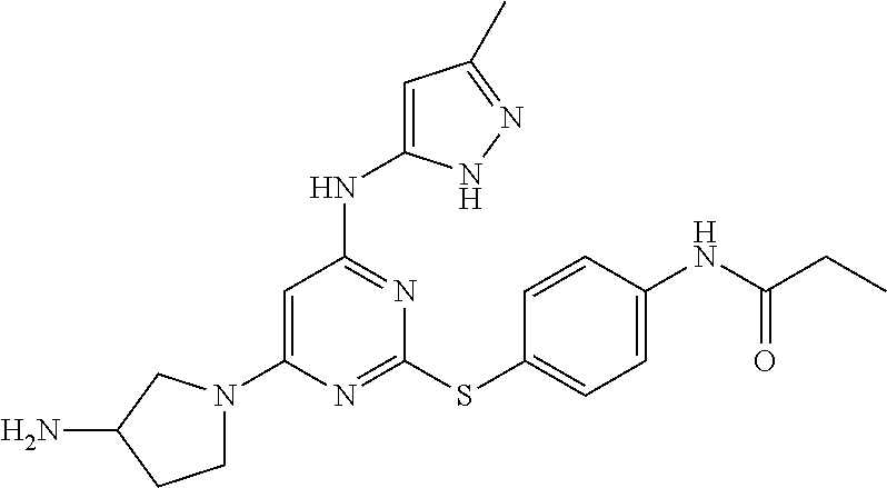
N1(C2=CC(NC3=CC(C)=NN3)=NC(SC3=CC=C(NC(CC)=O)C=C3)=N2)CCC(N)C1
